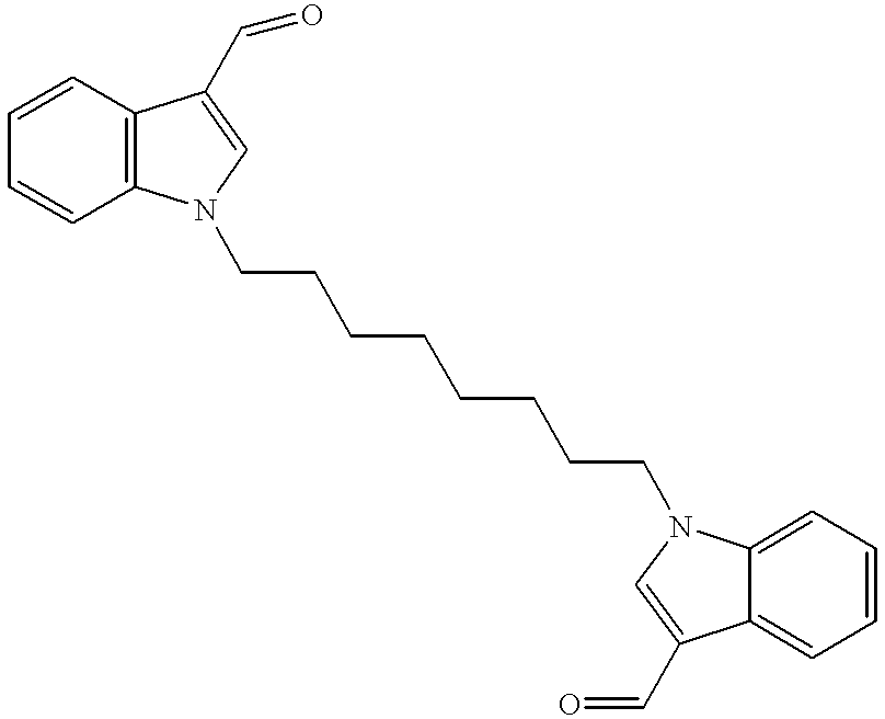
C1=CC2=C(C=C1)N(CCCCCCCCN1C3=CC=CC=C3C(C=O)=C1)C=C2C=O
